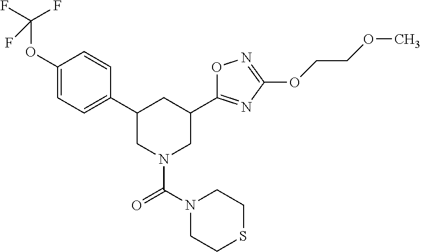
C1(OC(F)(F)F)=CC=C(C2CN(C(=O)N3CCSCC3)CC(C3=NC(OCCOC)=NO3)C2)C=C1
